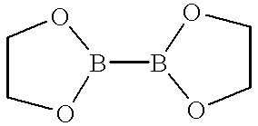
C1OB(B2OCCO2)OC1
